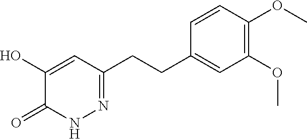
COC1=C(OC)C=C(CCC2=NNC(=O)C(O)=C2)C=C1
